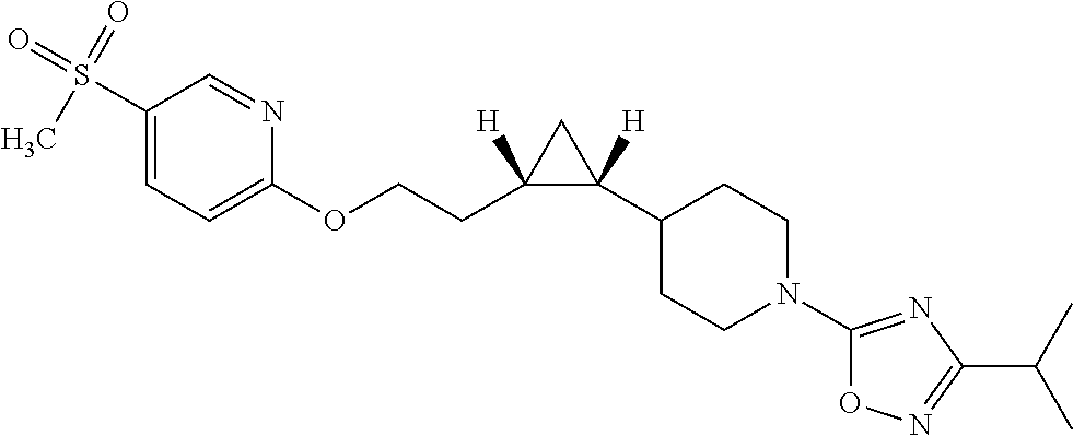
C1(S(=O)(=O)C)=CC=C(OCCC2([H])C([H])(C3CCN(C4=NC(C(C)C)=NO4)CC3)C2)N=C1
